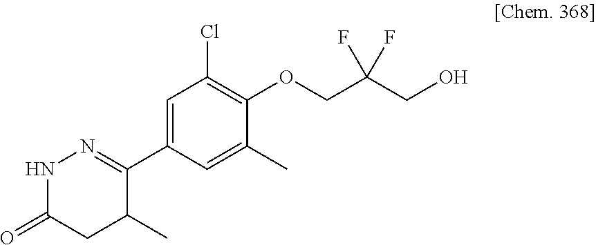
N1C(=O)CC(C)C(C2=CC(Cl)=C(OCC(CO)(F)F)C(C)=C2)=N1
